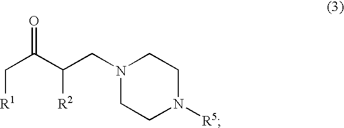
C(C(C([R2])CN1CCN([R5])CC1)=O)[R1]
